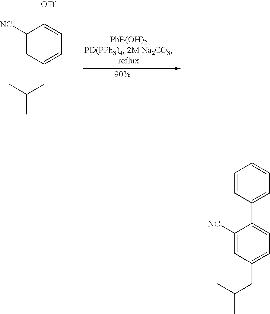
C1([NC])=CC(CC(C)C)=CC=C1[OTf].C1([NC])=CC(CC(C)C)=CC=C1C1=CC=CC=C1
